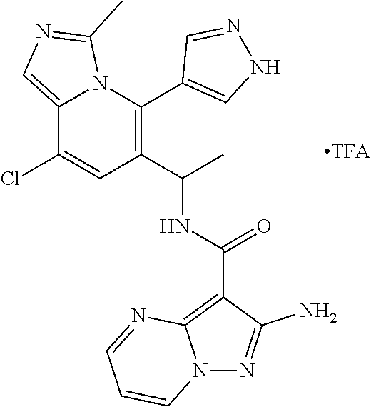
C12=CN=C(C)N1C(C1=CNN=C1)=C(C(C)NC(C1=C3N(N=C1N)C=CC=N3)=O)C=C2Cl
